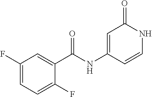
C1(NC(C2=CC(F)=CC=C2F)=O)=CC(=O)NC=C1
